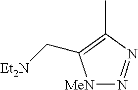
[MeN]1N=NC(C)=C1C[Et2N]
